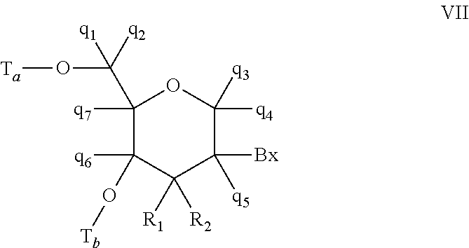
C1(C(O[Ta])([q2])[q1])([q7])C(O[Tb])([q6])C([R1])([R2])C([Bx])([q5])C([q4])([q3])O1
